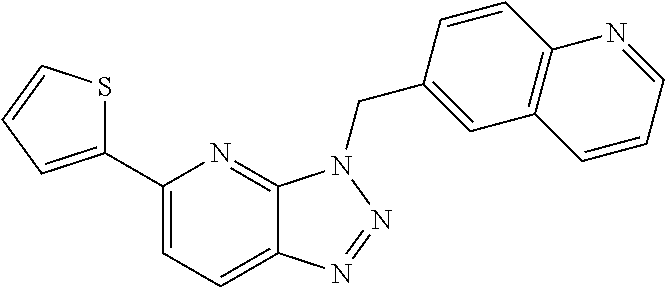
C12=CC=C(C3=CC=CS3)N=C1N(CC1=CC3=C(C=C1)N=CC=C3)N=N2
